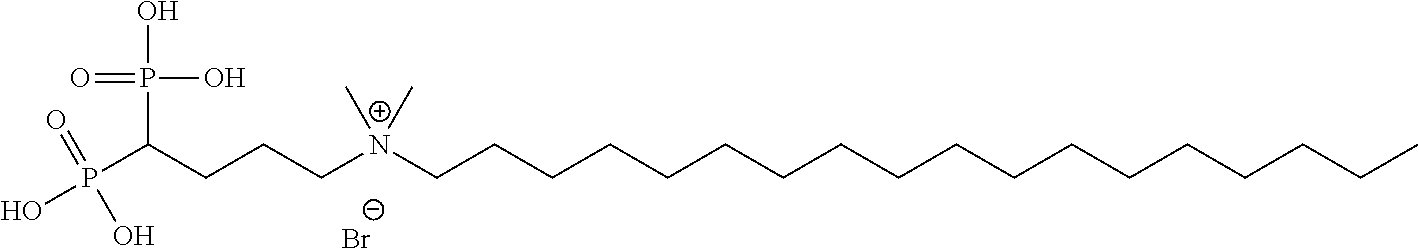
OP(C(CCC[N+](CCCCCCCCCCCCCCCCCC)(C)C)P(O)(O)=O)(=O)O.[Br-]
